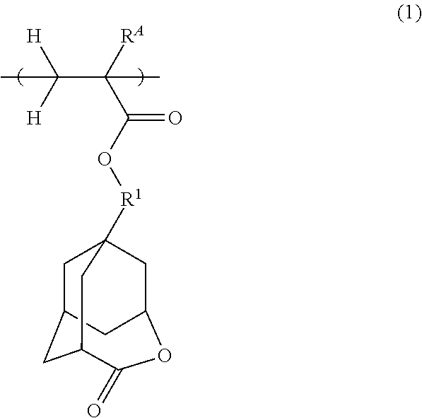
CC([H])([H])C([RA])(C(O[R1]C12CC3CC(C(=O)OC(C1)C3)C2)=O)C
